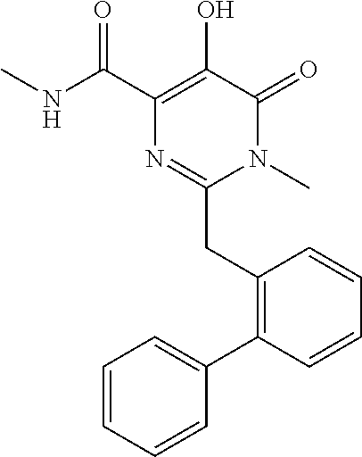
C1(C(NC)=O)=C(O)C(=O)N(C)C(CC2=C(C3=CC=CC=C3)C=CC=C2)=N1
